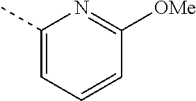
C1(C)=CC=CC([OMe])=N1
